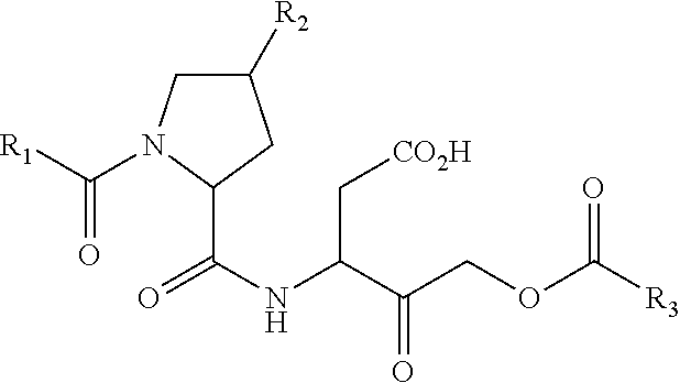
C1([R2])CN(C([R1])=O)C(C(=O)NC(C[CO2H])C(=O)COC([R3])=O)C1
